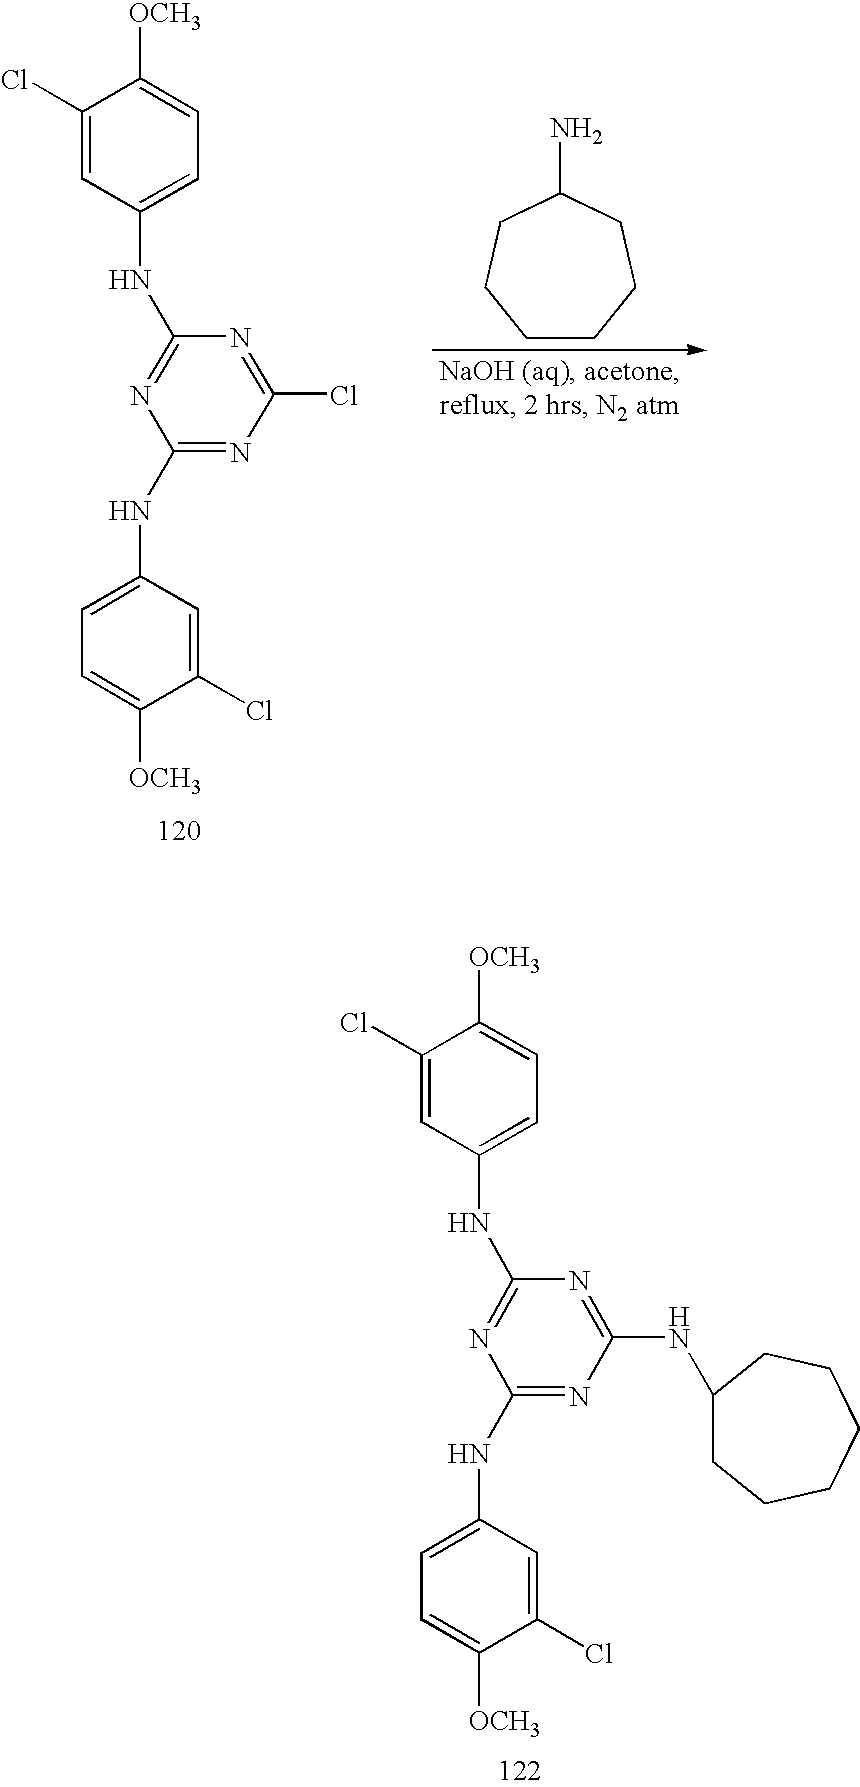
C1(Cl)=NC(NC2=CC=C([OCH3])C(Cl)=C2)=NC(NC2=CC=C([OCH3])C(Cl)=C2)=N1.NC1CCCCCC1.C1(NC2CCCCCC2)=NC(NC2=CC=C([OCH3])C(Cl)=C2)=NC(NC2=CC=C([OCH3])C(Cl)=C2)=N1
